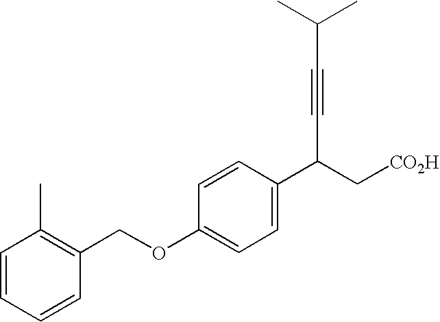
C1=CC=CC(COC2=CC=C(C(C#CC(C)C)C[CO2H])C=C2)=C1C
